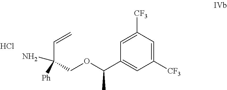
C1([CF3])=CC([CF3])=CC(C(OCC(C=C)([Ph])N)C)=C1.Cl
